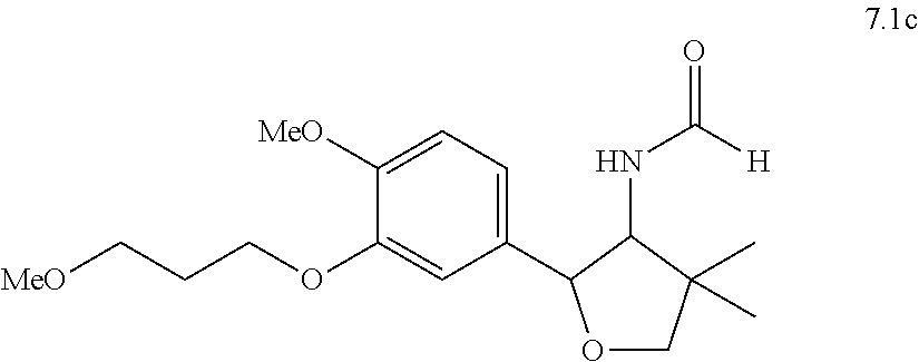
[MeO]CCCOC1=CC(C2OCC(C)(C)C2NC(=O)[H])=CC=C1[MeO]
